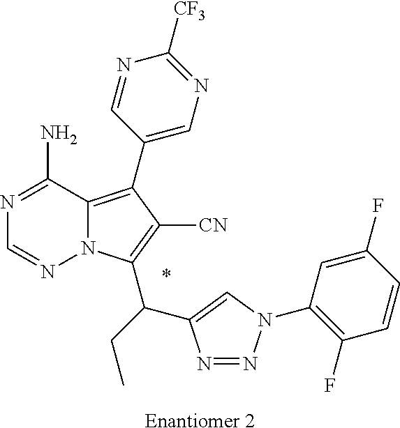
C12=C(C3=CN=C([CF3])N=C3)C([CN])=C(C(C3=CN(C4=C(F)C=CC(F)=C4)N=N3)CC)N1N=CN=C2N.*.[Enantiomer 2]
